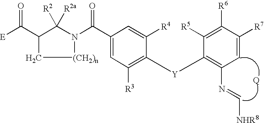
C1([R3])=C([Y]C2=C(N=C[NHR8])C=C([R7])C([R6])=C2[R5])C([R4])=CC(C(N2C([R2])([R2a])C(C([E])=O)C[(CH2)n]2)=O)=C1
